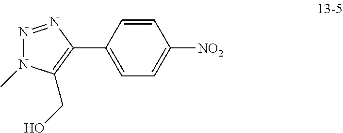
N1=NC(C2=CC=C([NO2])C=C2)=C(CO)N1C
